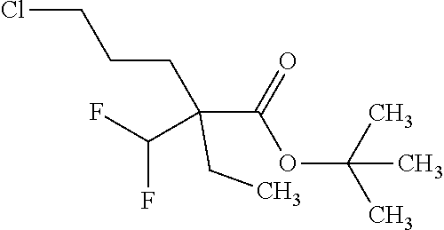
C(CC)(C(F)F)(CCCCl)C(=O)OC(C)(C)C
